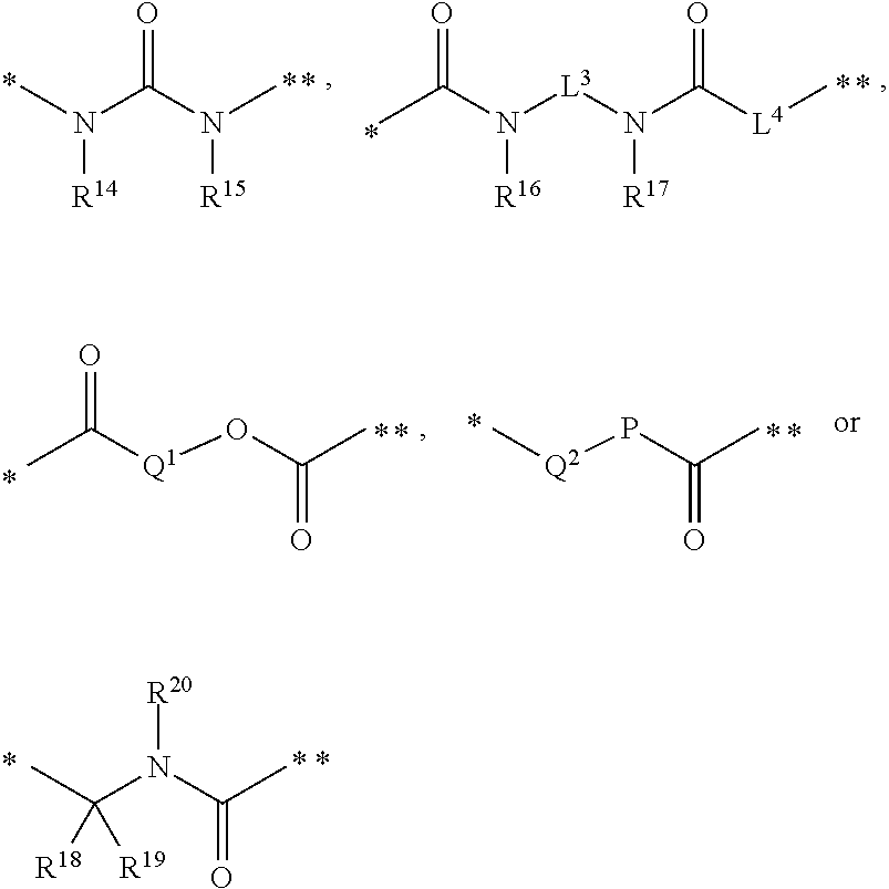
CN([R14])C(N(C)[R15])=O.O=C(N([L3]N([R17])C([L4]C)=O)[R16])C.CC(N(C(C)=O)[R20])([R18])[R19].O=C(C)[Q1]OC(C)=O.C[Q2]PC(C)=O
